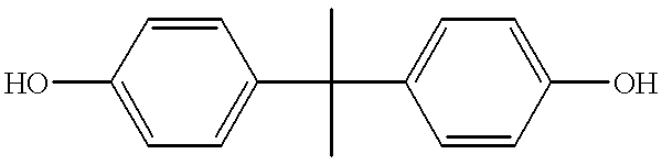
OC1=CC=C(C(C2=CC=C(O)C=C2)(C)C)C=C1
